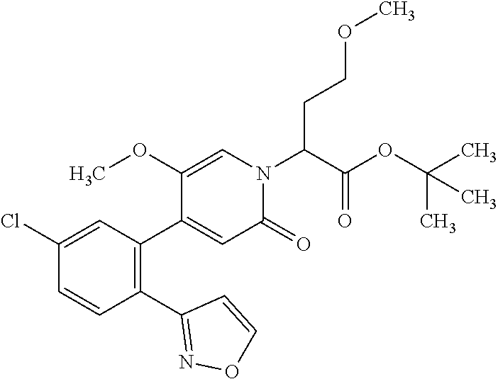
C1(Cl)=CC(C2=CC(=O)N(C(C(OC(C)(C)C)=O)CCOC)C=C2OC)=C(C2=NOC=C2)C=C1
